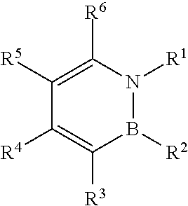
C1([R6])=C([R5])C([R4])=C([R3])B([R2])N1[R1]
